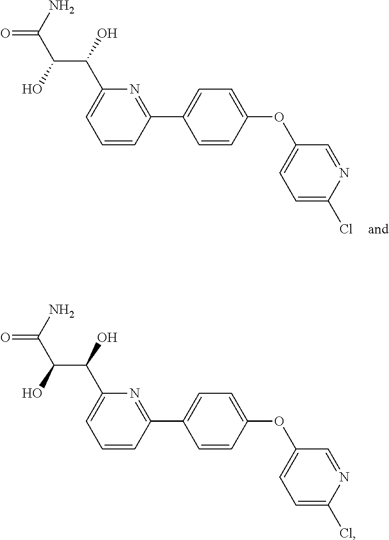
C1=CC(C2=CC=C(OC3=CC=C(Cl)N=C3)C=C2)=NC(C(C(C(=O)N)O)O)=C1.C1=CC(C2=CC=C(OC3=CC=C(Cl)N=C3)C=C2)=NC(C(C(C(=O)N)O)O)=C1
